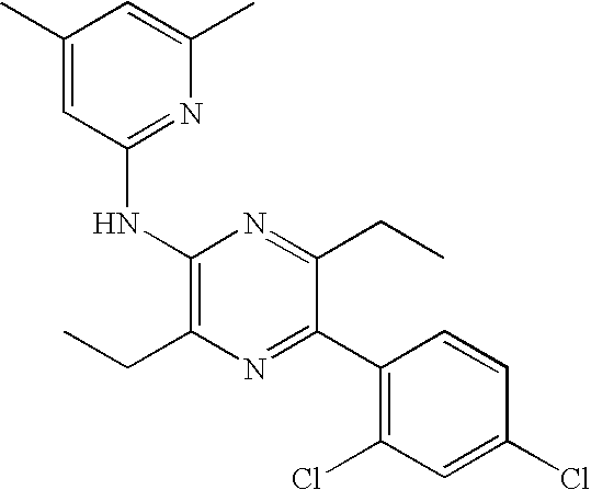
C1(Cl)=CC(Cl)=C(C2=NC(CC)=C(NC3=NC(C)=CC(C)=C3)N=C2CC)C=C1
